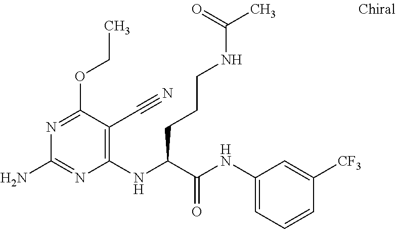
C1(NC(C(NC2=CC=CC([CF3])=C2)=O)CCCNC(C)=O)=C(C#N)C(OCC)=NC(N)=N1
